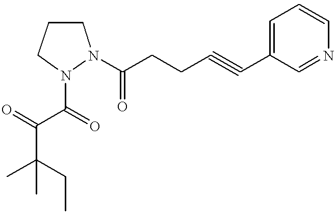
CC(CC)(C)C(=O)C(=O)N1CCCN1C(CCC#CC1=CC=CN=C1)=O
